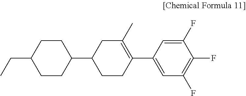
C1CC(C2CCC(C3=CC(F)=C(F)C(F)=C3)=C(C)C2)CCC1CC
